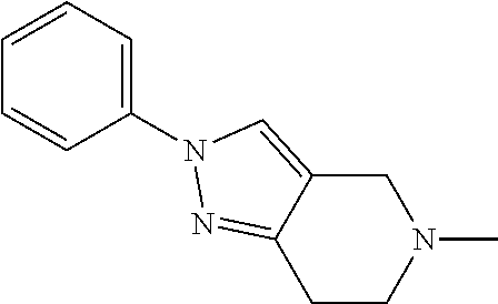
C1C2=CN(C3=CC=CC=C3)N=C2CCN1C
